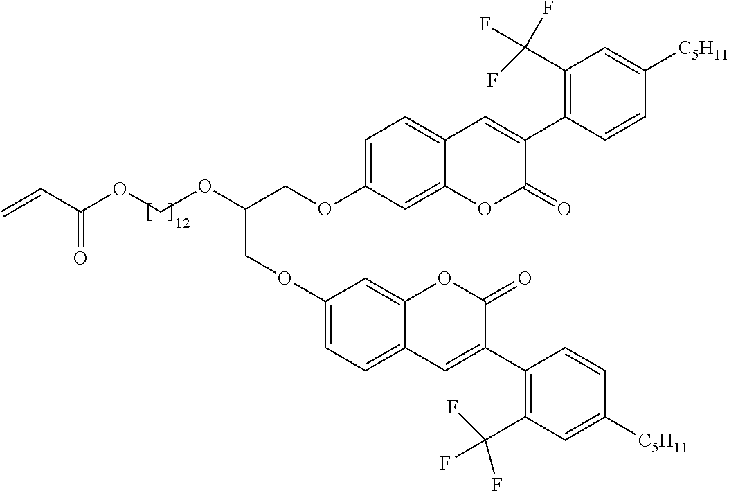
C1=C(OCC(OCOC(C=C)=O)COC2=CC=C3C(=C2)OC(=O)C(C2=C(C(F)(F)F)C=C([C5H11])C=C2)=C3)C=C2C(=C1)C=C(C1=C(C(F)(F)F)C=C([C5H11])C=C1)C(=O)O2
